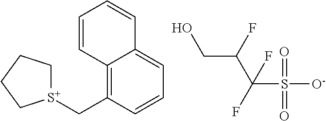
OCC(C(S([O-])(=O)=O)(F)F)F.C12=C(C[S+]3CCCC3)C=CC=C1C=CC=C2
